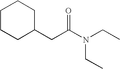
C1CCC(CC(N(CC)CC)=O)CC1
